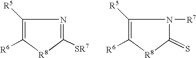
C1([R5])=C([R6])[R8]C([SR7])=NC1.C1([R5])=C([R6])[R8]C(=S)N([R7])C1
